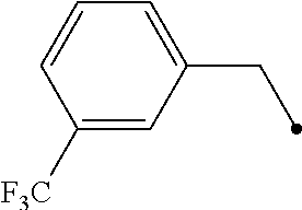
C1=CC([F3C])=CC(CC)=C1
